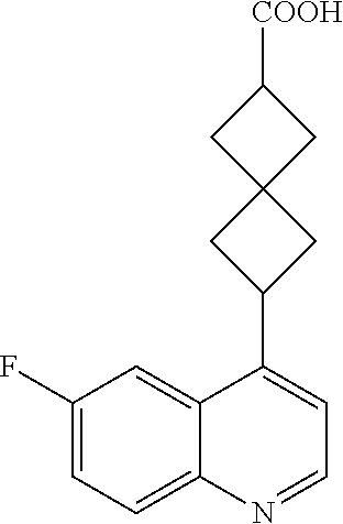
C1(F)=CC=C2C(=C1)C(C1CC3(CC([COOH])C3)C1)=CC=N2
